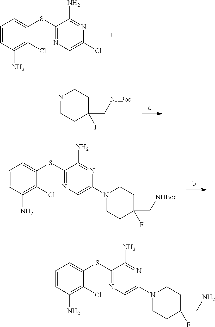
C1=CC(N)=C(Cl)C(SC2=NC=C(Cl)N=C2N)=C1.N1CCC(F)(C[NHBoc])CC1.C1=CC(N)=C(Cl)C(SC2=NC=C(N3CCC(F)(C[NHBoc])CC3)N=C2N)=C1.C1=CC(N)=C(Cl)C(SC2=NC=C(N3CCC(F)(CN)CC3)N=C2N)=C1
